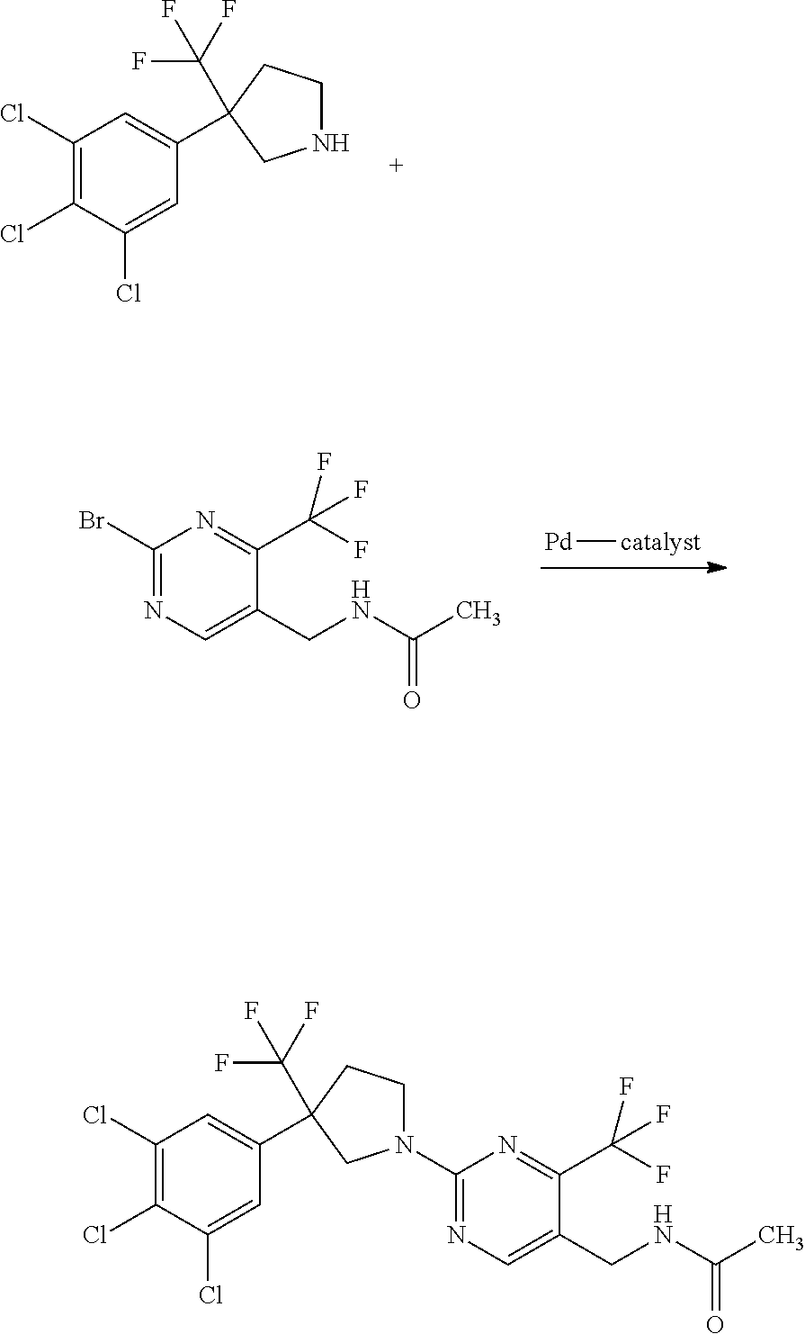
C1(Cl)=C(Cl)C(Cl)=CC(C2(C(F)(F)F)CCNC2)=C1.[Pd][catalyst].C1(Br)=NC=C(CNC(C)=O)C(C(F)(F)F)=N1.C1(Cl)=C(Cl)C(Cl)=CC(C2(C(F)(F)F)CCN(C3=NC=C(CNC(C)=O)C(C(F)(F)F)=N3)C2)=C1
